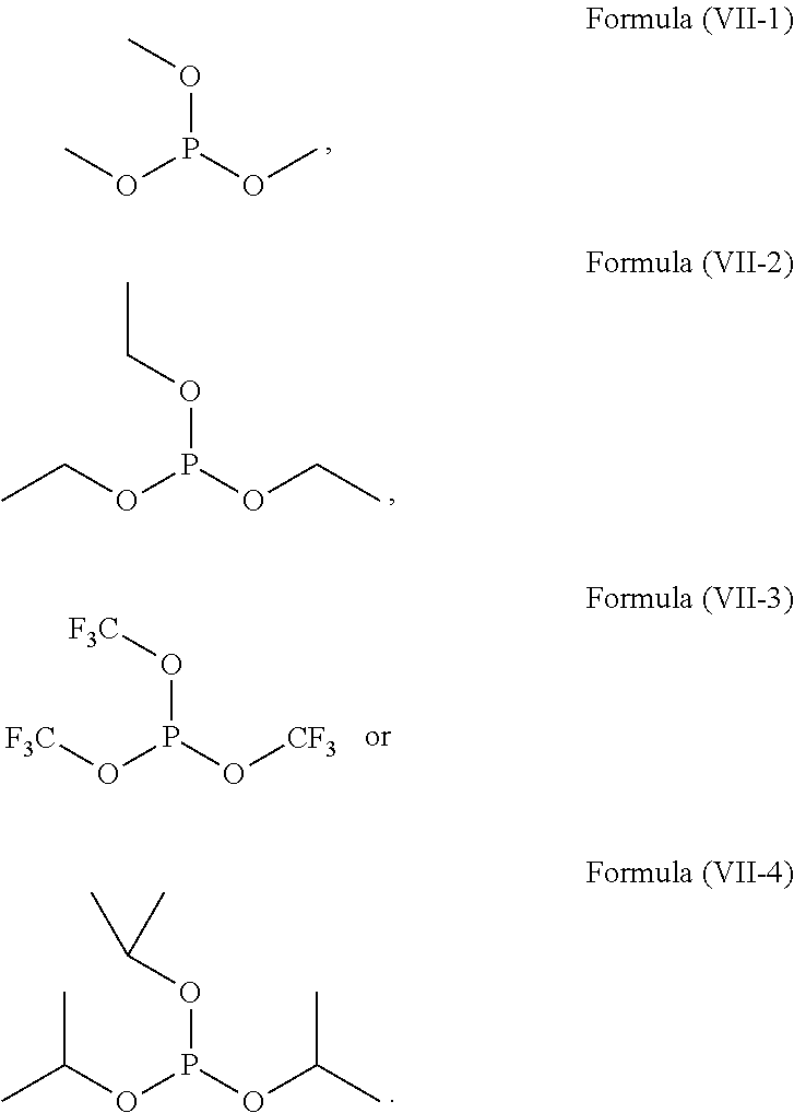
O(P(OC)OC)C.O(P(OCC)OCC)CC.O(P(OC(C)C)OC(C)C)C(C)C.O(P(O[CF3])O[F3C])[F3C]
